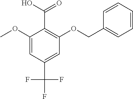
C1(COC2=C(C(O)=O)C(OC)=CC(C(F)(F)F)=C2)=CC=CC=C1
